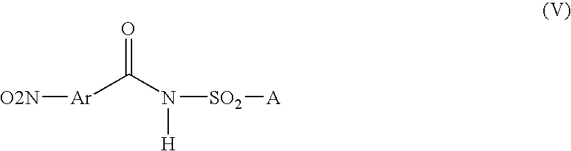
[O2N][Ar]C(N([H])[SO2][A])=O
